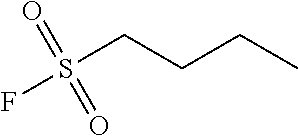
O=S(CCCC)(F)=O
